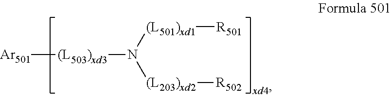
[Ar501][(L503)xd3]N([(L203)xd2][R502])[(L501)xd1][R501]
